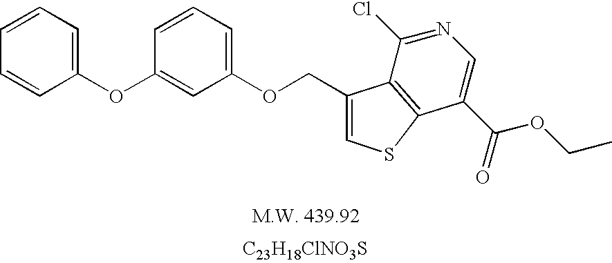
[C23H18ClNO3S].C1(OCC2=CSC3=C2C(Cl)=NC=C3C(=O)OCC)=CC=CC(OC2=CC=CC=C2)=C1
